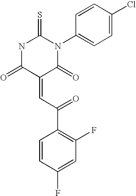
O=C1C(=CC(C2=C(F)C=C(F)C=C2)=O)C(=O)N(C2=CC=C(Cl)C=C2)C(=S)N1
